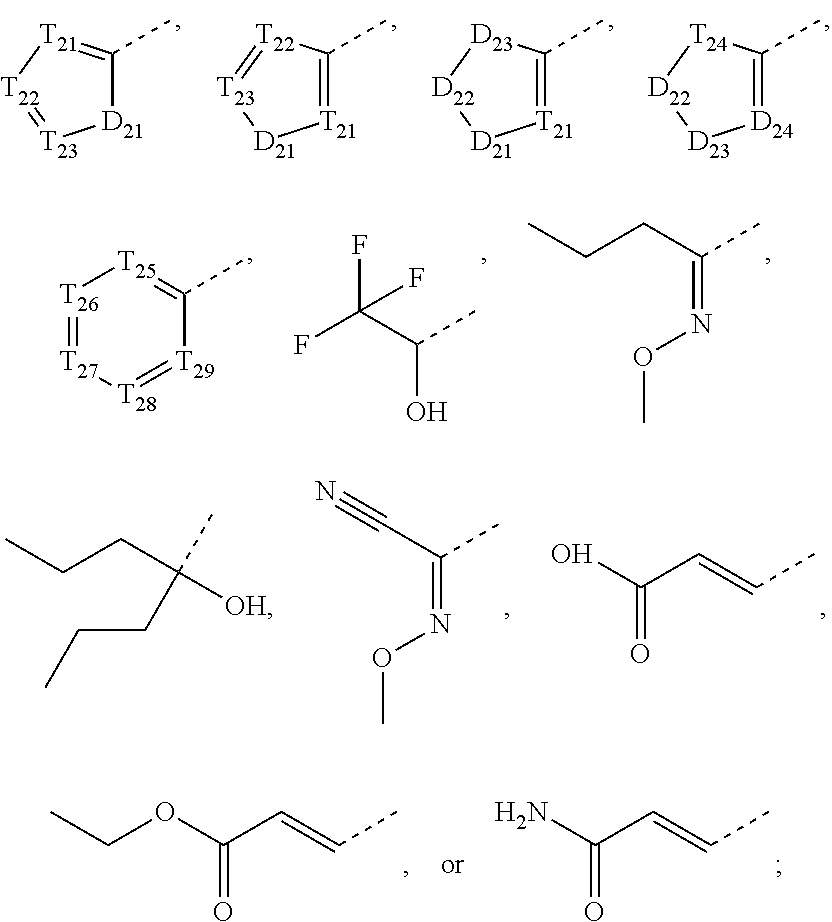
[D21]1C(C)=[T21][T22]=[T23]1.[T21]1=C(C)[T22]=[T23][D21]1.[T21]1=C(C)[D23][D22][D21]1.[D24]1=C(C)[T24][D22][D23]1.[T26]1=[T27][T28]=[T29]C(C)=[T25]1.FC(C(C)O)(F)F.CCCC(C)=NOC.N#CC(=NOC)C.OC(C=CC)=O.CCCC([OH])(C)CCC.O(C(C=CC)=O)CC.NC(C=CC)=O
